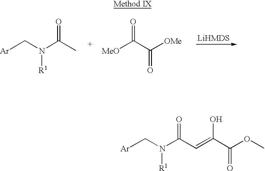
[Ar]CN(C(C=C(C(OC)=O)O)=O)[R1].[Ar]CN(C(C)=O)[R1].[MeO]C(C([OMe])=O)=O
